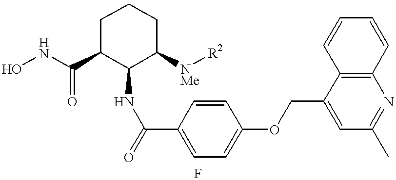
C1(NC(=O)C2=CC=C(OCC3=CC(C)=NC4=C3C=CC=C4)C=C2)C([NMe][R2])CCCC1C(NO)=O
